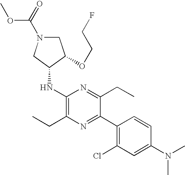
C1(NC2CN(C(=O)OC)CC2OCCF)=C(CC)N=C(C2=C(Cl)C=C(N(C)C)C=C2)C(CC)=N1
